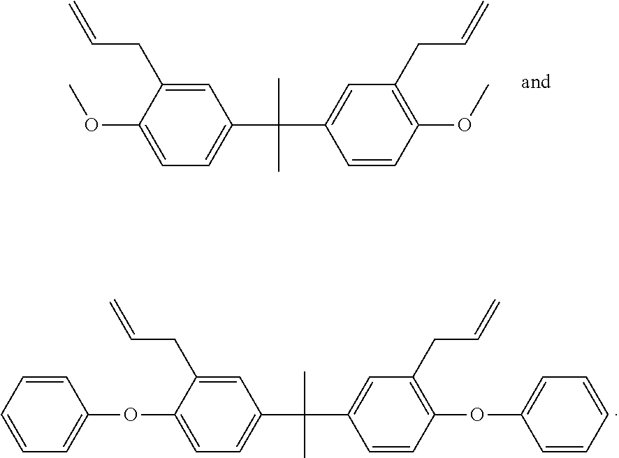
C1=C(CC=C)C(OC)=CC=C1C(C)(C)C1=CC(CC=C)=C(OC)C=C1.C1=C(CC=C)C(OC2=CC=CC=C2)=CC=C1C(C)(C)C1=CC(CC=C)=C(OC2=CC=CC=C2)C=C1
